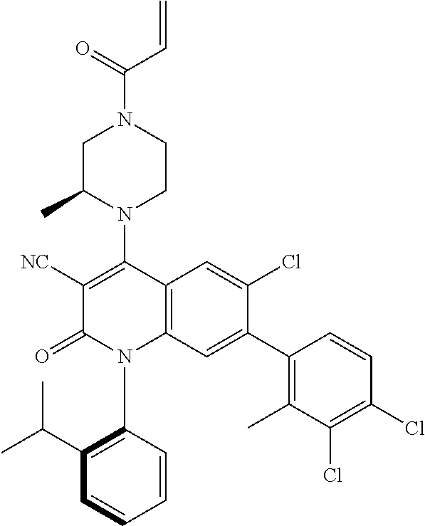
C1C(C)N(C2=C([NC])C(=O)N(C3=C(C(C)C)C=CC=C3)C3=C2C=C(Cl)C(C2=C(C)C(Cl)=C(Cl)C=C2)=C3)CCN1C(=O)C=C
